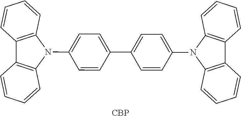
C1=CC2=C(C=C1)C1=C(C=CC=C1)N2C1=CC=C(C2=CC=C(N3C4=C(C=CC=C4)C4=C3C=CC=C4)C=C2)C=C1.[CBP]
